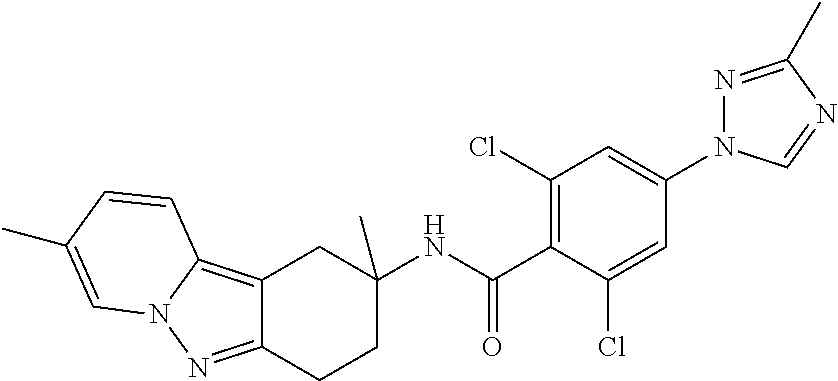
C12=C3N(N=C1CCC(NC(C1=C(Cl)C=C(N4N=C(C)N=C4)C=C1Cl)=O)(C)C2)C=C(C)C=C3
